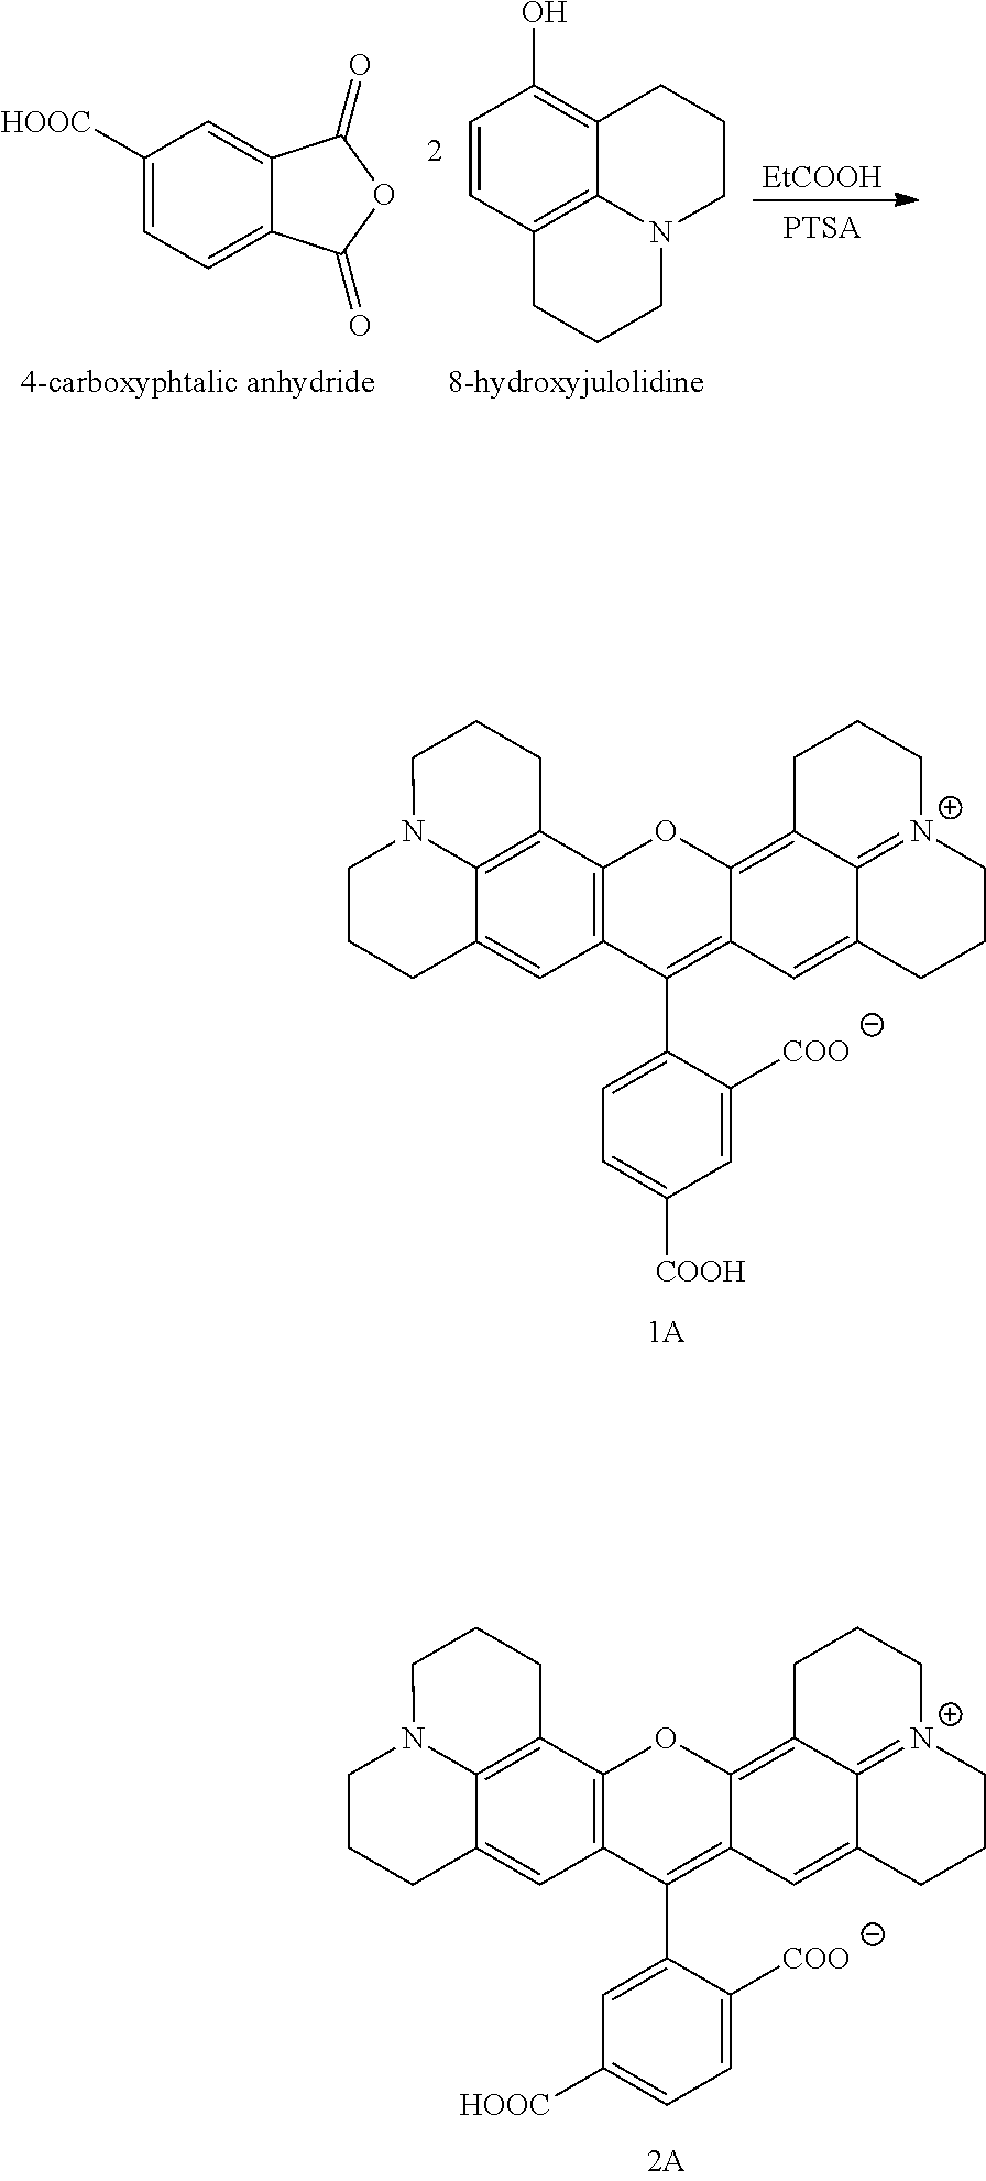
C1([HOOC])=CC=C2C(=C1)C(=O)OC2=O.C1=CC2=C3C(=C1O)CCCN3CCC2.[EtCOOH].C1CCC2=CC3=C(C4=C2N1CCC4)OC1=C2C4=[N+](CCCC4=CC1=C3C1=CC=C([COOH])C=C1[COO])CCC2.C1CCC2=CC3=C(C4=C2N1CCC4)OC1=C2C4=[N+](CCCC4=CC1=C3C1=CC([HOOC])=CC=C1[COO])CCC2
